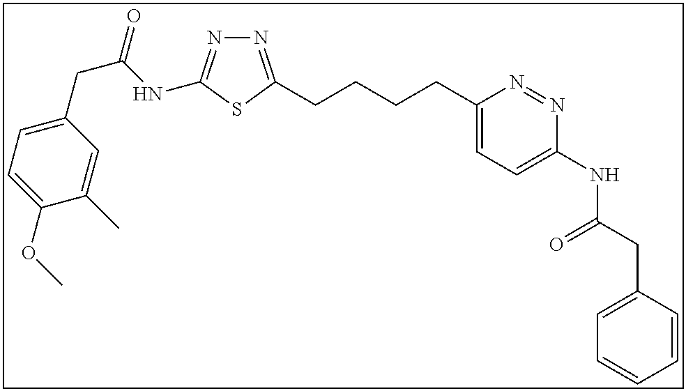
N1=C(CCCCC2=CC=C(NC(CC3=CC=CC=C3)=O)N=N2)SC(NC(CC2=CC=C(OC)C(C)=C2)=O)=N1
